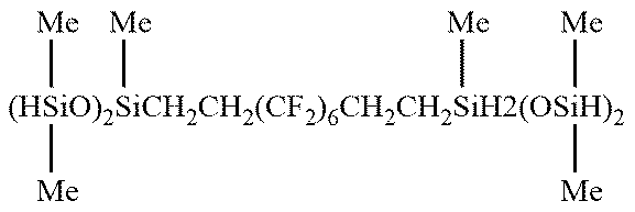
[(HSiO)2SiCH2CH2(CF2)6CH2CH2SiH2(OSiH)2]([Me])([Me])([Me])([Me])([Me])[Me]
